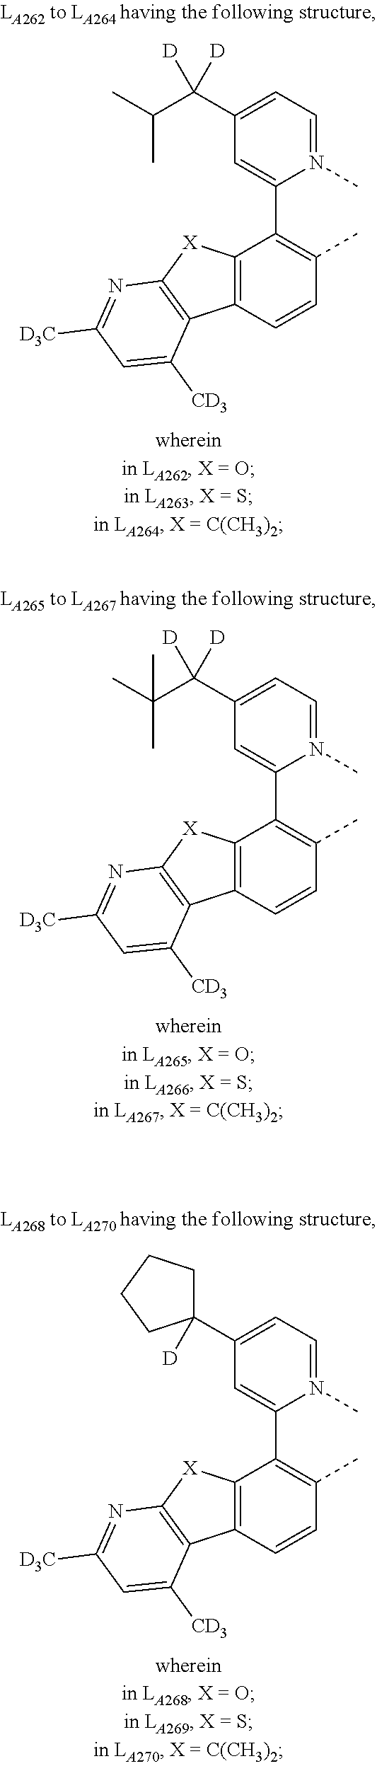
C12=C(C=CC(C)=C1C1=CC(C(C(C)C)([D])[D])=CC=N1C)C1=C([X]2)N=C([D3C])C=C1[CD3].C12=C(C=CC(C)=C1C1=CC(C(C(C)(C)C)([D])[D])=CC=N1C)C1=C([X]2)N=C([D3C])C=C1[CD3].C12=C(C=CC(C)=C1C1=CC(C3([D])CCCC3)=CC=N1C)C1=C([X]2)N=C([D3C])C=C1[CD3]
